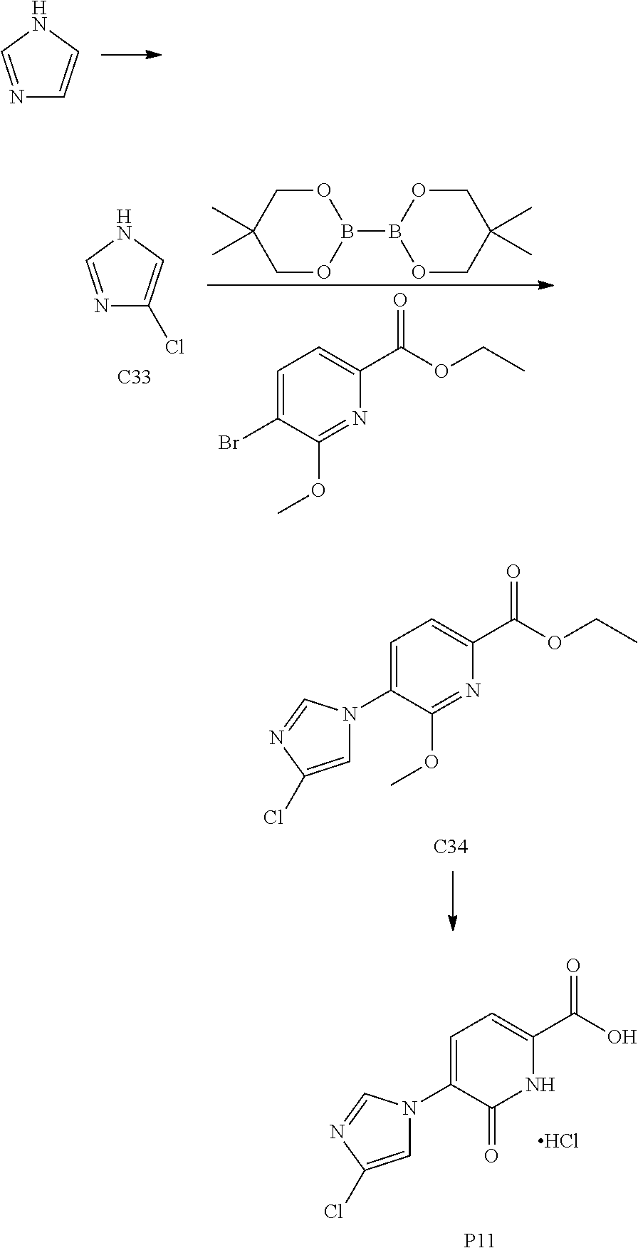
N1=CNC=C1.B1(B2OCC(C)(C)CO2)OCC(C)(C)CO1.C1=C(Br)C(OC)=NC(C(OCC)=O)=C1.N1=CNC=C1Cl.[C33].C1=C(N2C=C(Cl)N=C2)C(OC)=NC(C(OCC)=O)=C1.[C34].C1=C(N2C=C(Cl)N=C2)C(=O)NC(C(O)=O)=C1.[P11].Cl
